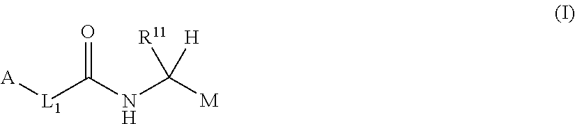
C(NC([M])([R11])[H])([L1][A])=O
